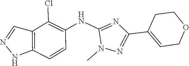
N1N=CC2=C1C=CC(NC1=NC(C3=CCOCC3)=NN1C)=C2Cl
